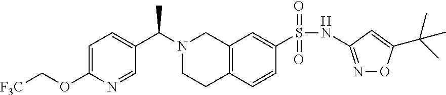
C1=C(OC[F3C])N=CC(C(N2CCC3=C(C2)C=C(S(NC2=NOC(C(C)(C)C)=C2)(=O)=O)C=C3)C)=C1
